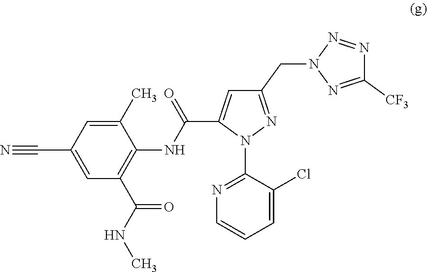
C1=C(C#N)C=C(C)C(NC(C2=CC(CN3N=NC([CF3])=N3)=NN2C2=NC=CC=C2Cl)=O)=C1C(NC)=O
